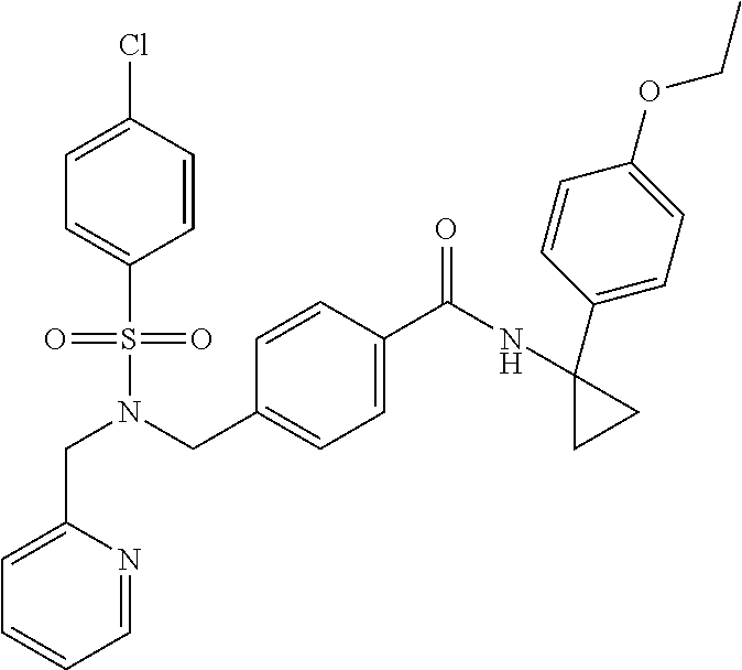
C1=CC(Cl)=CC=C1S(N(CC1=CC=C(C(=O)NC2(C3=CC=C(OCC)C=C3)CC2)C=C1)CC1=CC=CC=N1)(=O)=O
